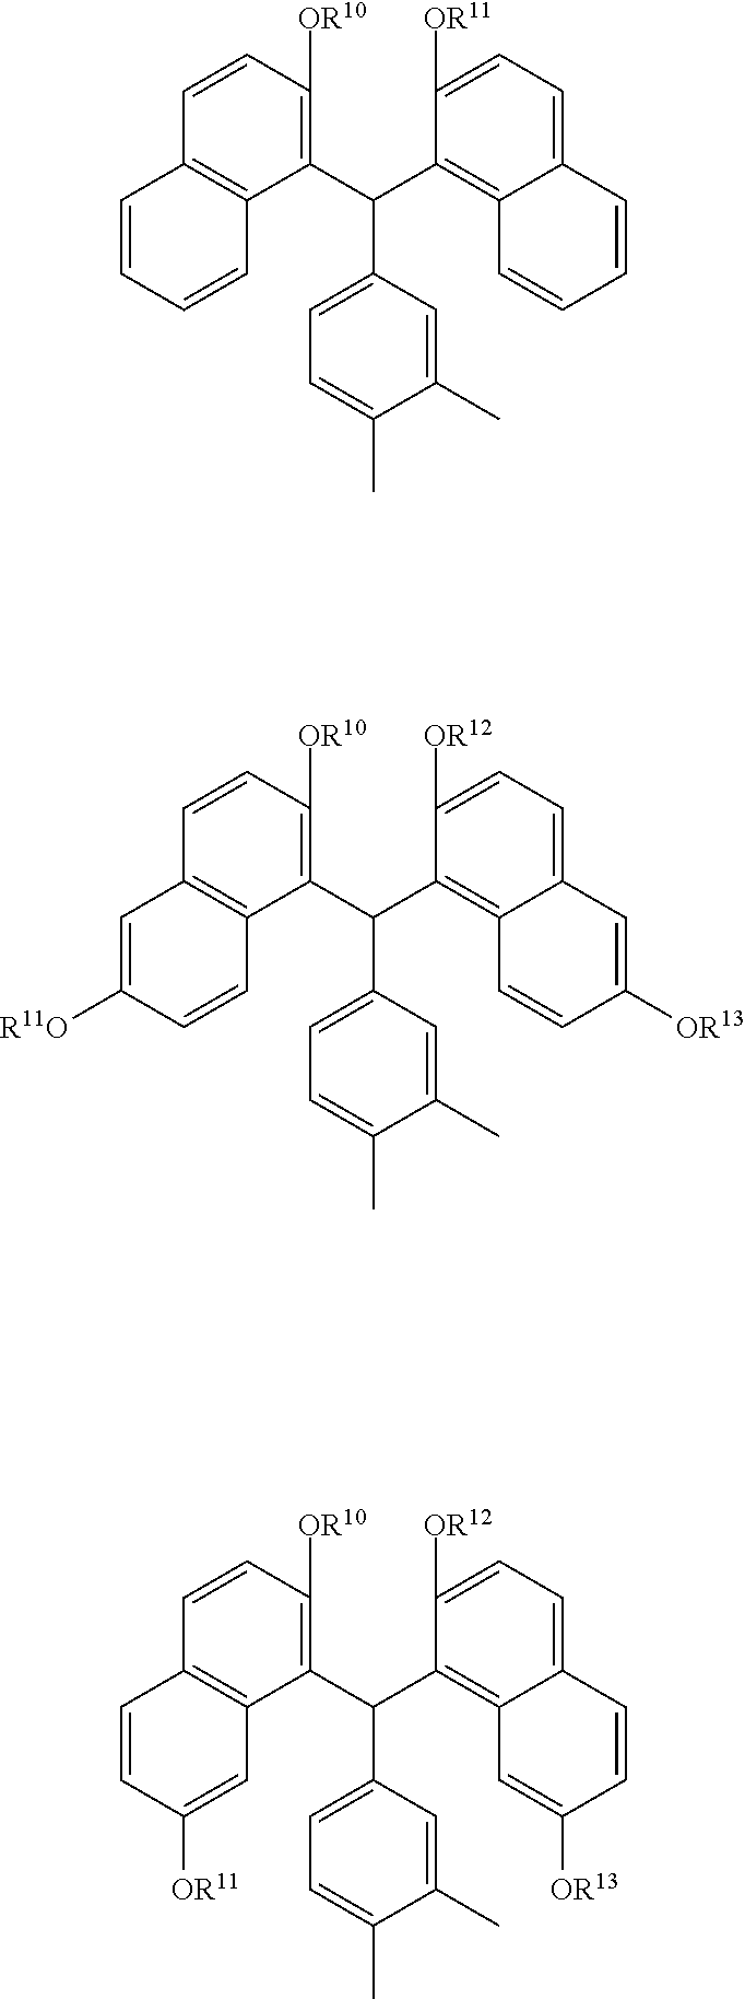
C1(C(C2=C3C(=CC=C2[OR11])C=CC=C3)C2=CC=C(C)C(C)=C2)=C([OR10])C=CC2=C1C=CC=C2.C1(C(C2=C3C(=CC=C2[OR12])C=C([OR13])C=C3)C2=CC=C(C)C(C)=C2)=C([OR10])C=CC2=C1C=CC([R11O])=C2.C1(C(C2=C3C(=CC=C2[OR12])C=CC([OR13])=C3)C2=CC=C(C)C(C)=C2)=C([OR10])C=CC2=C1C=C([OR11])C=C2
